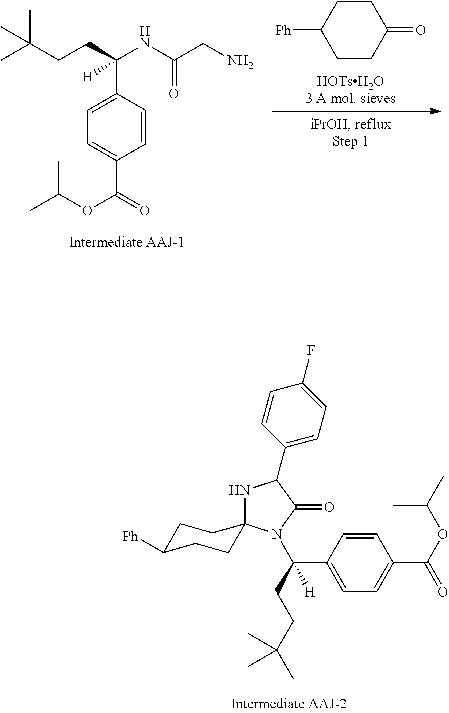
C1=CC(C(CCC(C)(C)C)([H])N2C(=O)C(C3=CC=C(F)C=C3)NC23CCC([Ph])CC3)=CC=C1C(OC(C)C)=O.C1CC(=O)CCC1[Ph].C1=CC(C(CCC(C)(C)C)(NC(CN)=O)[H])=CC=C1C(=O)OC(C)C
